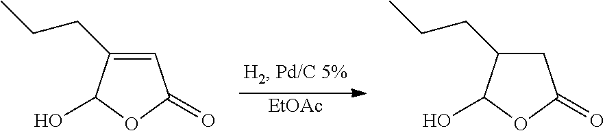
[EtOAc].C1(CCC)=CC(=O)OC1O.C1(CCC)CC(=O)OC1O
